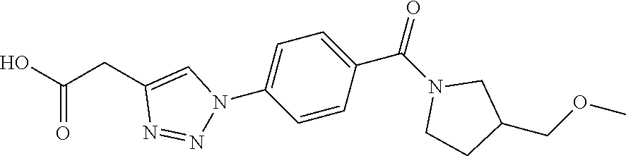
C1=CC(C(=O)N2CC(COC)CC2)=CC=C1N1N=NC(CC(O)=O)=C1
